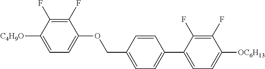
C1(F)=C(F)C([C4H9O])=CC=C1OCC1=CC=C(C2=CC=C([OC6H13])C(F)=C2F)C=C1
